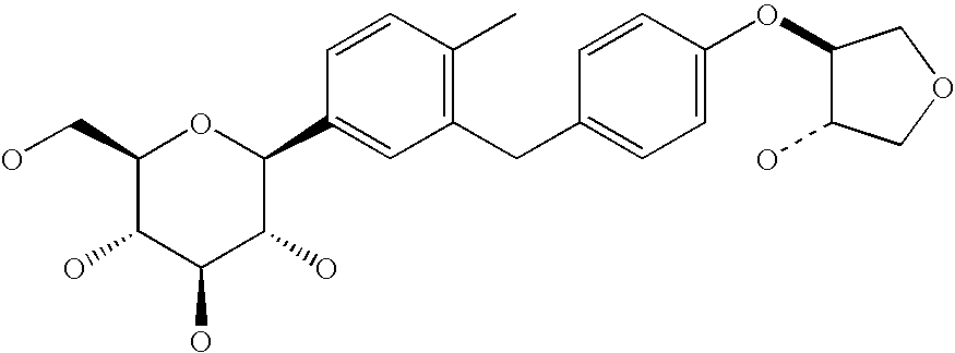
C1(CO)C(O)C(O)C(O)C(C2=CC(CC3=CC=C(OC4C(O)COC4)C=C3)=C(C)C=C2)O1
